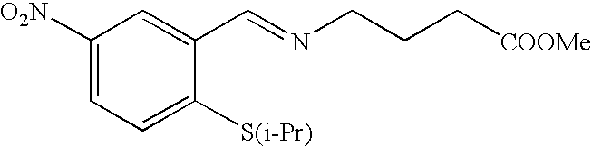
C1([O2N])=CC=C([S(i-Pr)])C(C=NCCC[COOMe])=C1
